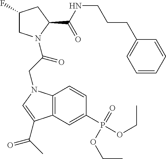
C1(F)CN(C(CN2C3=C(C=C(P(=O)(OCC)OCC)C=C3)C(C(C)=O)=C2)=O)C(C(NCCCC2=CC=CC=C2)=O)C1
